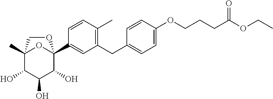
C1(CC2=CC=C(OCCCC(OCC)=O)C=C2)=C(C)C=CC(C23OC(C)(C(O)C(O)C2O)CO3)=C1
